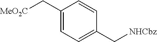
C1(C[MeO2C])=CC=C(C[NHCbz])C=C1
